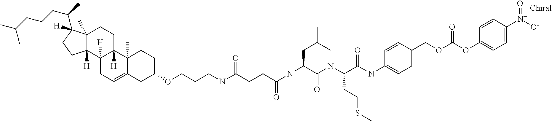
C12(C)C([H])(C3([H])C([H])(CC1)C1(C)C(=CC3)CC(OCCCNC(=O)CCC(=O)NC(CC(C)C)C(NC(C(NC3=CC=C(COC(OC4=CC=C([N+]([O-])=O)C=C4)=O)C=C3)=O)CCSC)=O)CC1)CCC2(C(C)CCCC(C)C)[H]
